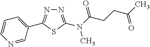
N1=C(N(C(=O)CCC(C)=O)C)SC(C2=CC=CN=C2)=N1
